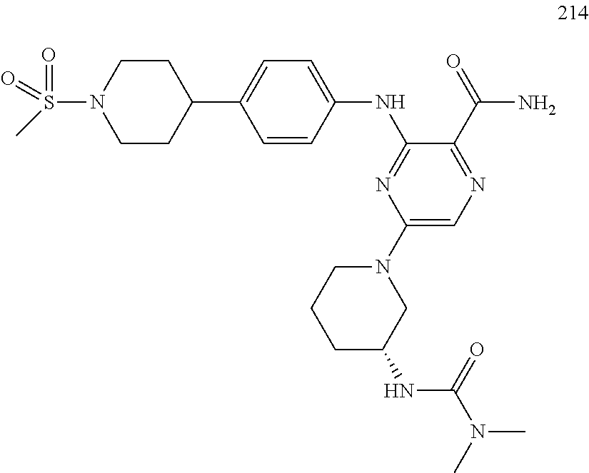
C1CC(C2=CC=C(NC3=NC(N4CCCC(NC(=O)N(C)C)C4)=CN=C3C(N)=O)C=C2)CCN1S(=O)(=O)C
